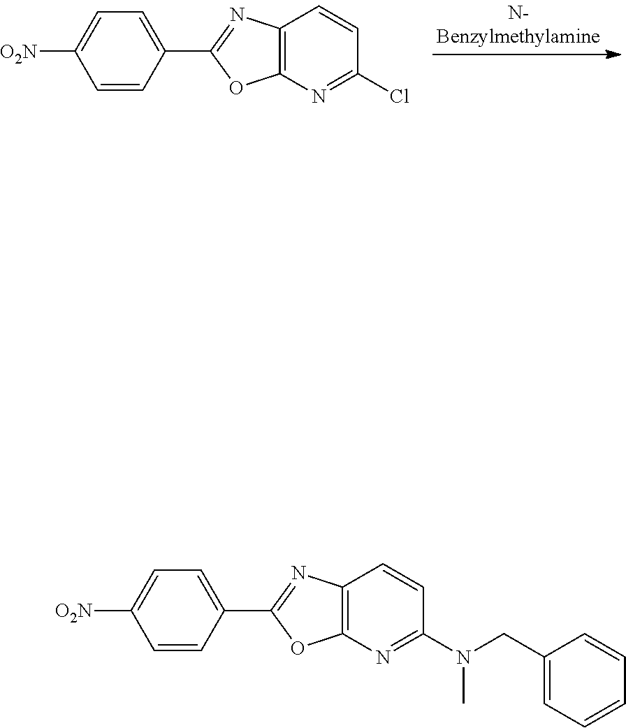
C1=CC(C2=NC3=C(N=C(Cl)C=C3)O2)=CC=C1[O2N].C1=CC(C2=NC3=C(N=C(N(CC4=CC=CC=C4)C)C=C3)O2)=CC=C1[O2N]
